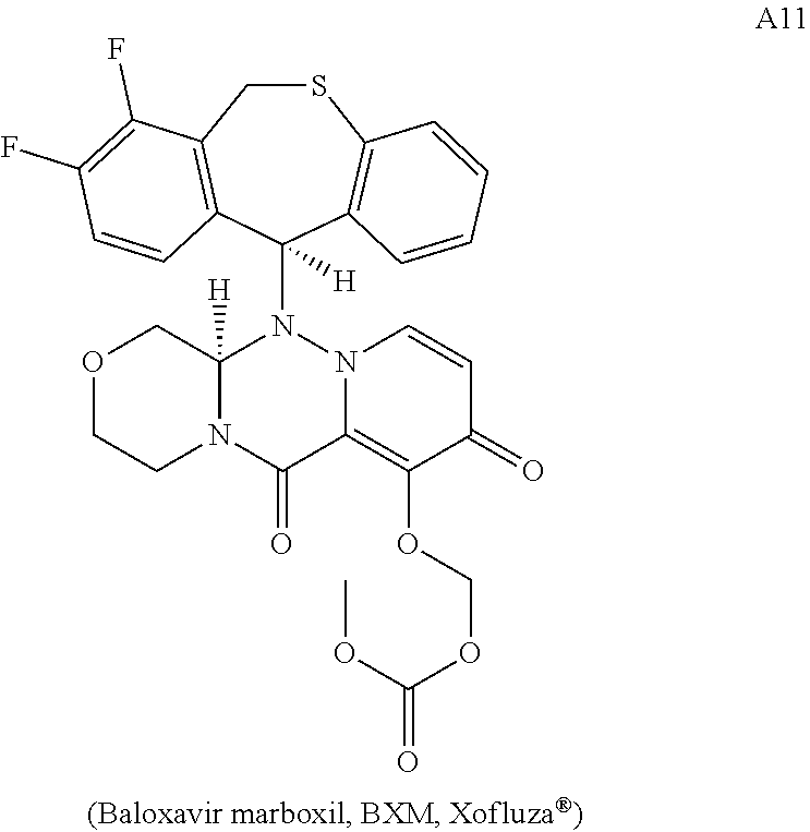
O1CCN2C([H])(C1)N(C1([H])C3=C(SCC4=C1C=CC(F)=C4F)C=CC=C3)N1C(=C(OCOC(OC)=O)C(=O)C=C1)C2=O
